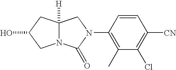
C12([H])N(C(=O)N(C3=C(C)C(Cl)=C([CN])C=C3)C1)CC(O)C2
